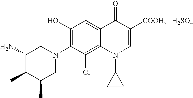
C1(C)CN(C2=C(O)C=C3C(=C2Cl)N(C2CC2)C=C([COOH])C3=O)CC(N)C1C.[H2SO4]
